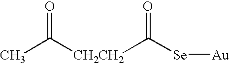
[CH2CH2](C([Se][Au])=O)C(C)=O
